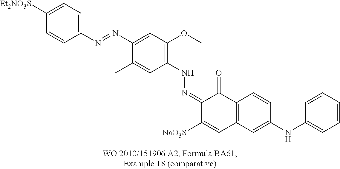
C1([Et2NO3S])=CC=C(N=NC2=CC(OC)=C(NN=C3C([NaO3S])=CC4=C(C3=O)C=CC(NC3=CC=CC=C3)=C4)C=C2C)C=C1
